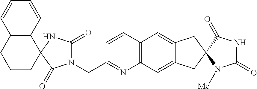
C12=C(C=C3C(=C1)CC1(C3)C(=O)NC(=O)N1[Me])N=C(CN1C(=O)NC3(C1=O)C1=C(CCC3)C=CC=C1)C=C2
